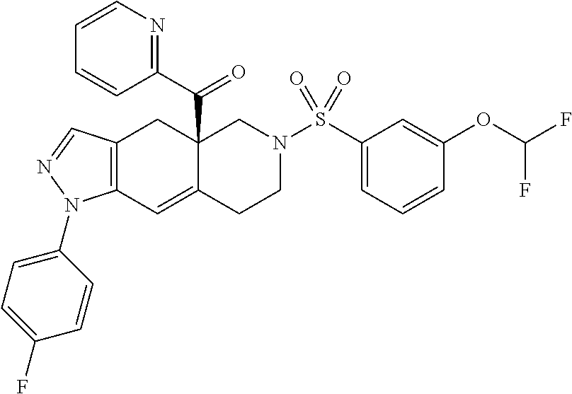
C12=C(C=C3C(C(C4=NC=CC=C4)=O)(C1)CN(S(C1=CC=CC(OC(F)F)=C1)(=O)=O)CC3)N(C1=CC=C(F)C=C1)N=C2
